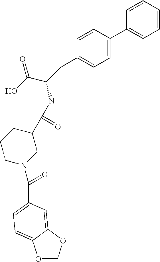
C1=CC=CC=C1C1=CC=C(CC(C(O)=O)NC(C2CCCN(C(=O)C3=CC=C4OCOC4=C3)C2)=O)C=C1
